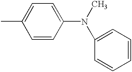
CC1=CC=C(N(C)C2=CC=CC=C2)C=C1
